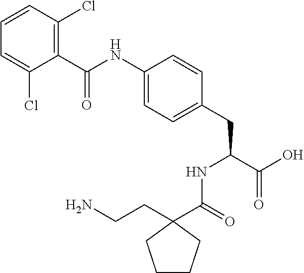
C1(NC(C2=C(Cl)C=CC=C2Cl)=O)=CC=C(CC(C(O)=O)NC(C2(CCN)CCCC2)=O)C=C1
